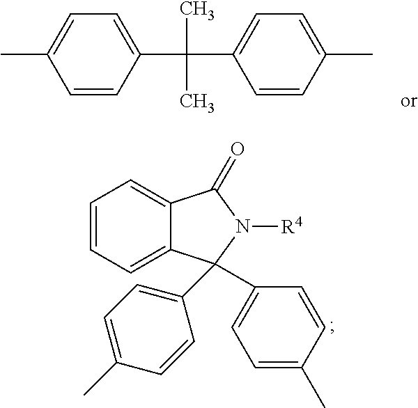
C1=C(C)C=CC(C(C2=CC=C(C)C=C2)(C)C)=C1.C1=C2C(=CC=C1)C(=O)N([R4])C2(C1=CC=C(C)C=C1)C1=CC=C(C)C=C1
